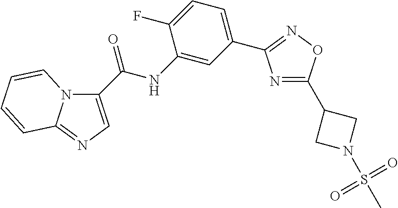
N1=C(C2CN(S(C)(=O)=O)C2)ON=C1C1=CC=C(F)C(NC(=O)C2=CN=C3N2C=CC=C3)=C1
